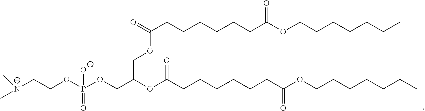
[N+](C)(C)(CCOP(OCC(OC(CCCCCCC(OCCCCCCC)=O)=O)COC(CCCCCCC(OCCCCCCC)=O)=O)([O-])=O)C
